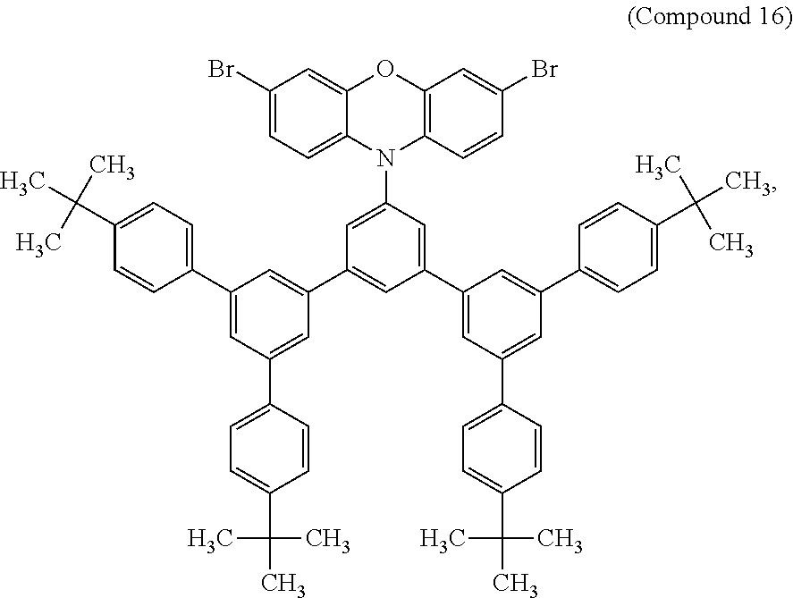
C1(Br)=CC=C2C(=C1)OC1=C(N2C2=CC(C3=CC(C4=CC=C(C(C)(C)C)C=C4)=CC(C4=CC=C(C(C)(C)C)C=C4)=C3)=CC(C3=CC(C4=CC=C(C(C)(C)C)C=C4)=CC(C4=CC=C(C(C)(C)C)C=C4)=C3)=C2)C=CC(Br)=C1
